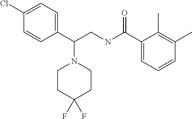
C1(Cl)=CC=C(C(CNC(=O)C2=CC=CC(C)=C2C)N2CCC(F)(F)CC2)C=C1
